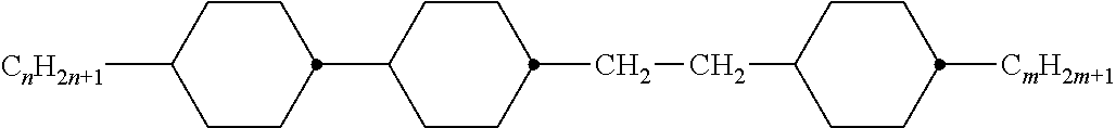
C1(C2CCC([CnH2n+1])CC2)CCC(CCC2CCC([CmH2m+1])CC2)CC1
